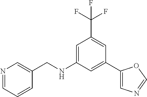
C1=C(NCC2=CN=CC=C2)C=C(C2=CN=CO2)C=C1C(F)(F)F
